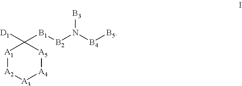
[A1]1[A2][A3][A4][A5]C1([D1])[B1][B2]N([B4][B5])[B3]
